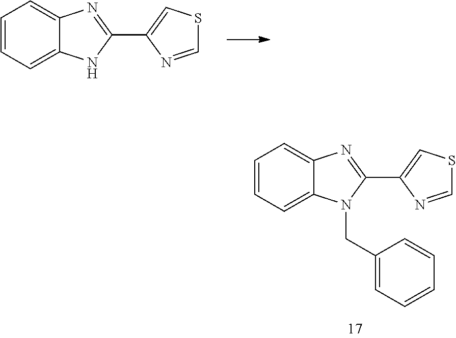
C1=CC=C2C(=C1)N=C(C1=CSC=N1)N2.C1=CC=C2C(=C1)N=C(C1=CSC=N1)N2CC1=CC=CC=C1
